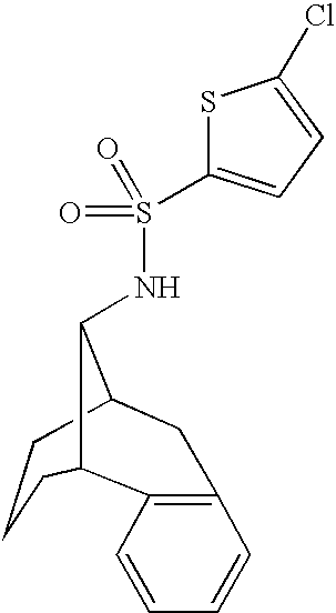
C12CCCC(C1NS(=O)(=O)C1=CC=C(Cl)S1)CC1=C2C=CC=C1
